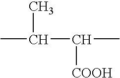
CC(C)C(C)[COOH]
